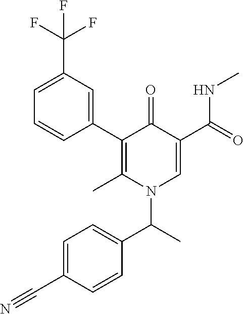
CNC(C1=CN(C(C2=CC=C(C#N)C=C2)C)C(C)=C(C2=CC(C(F)(F)F)=CC=C2)C1=O)=O
